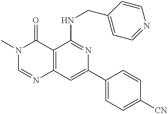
C12=C(C=C(C3=CC=C([CN])C=C3)N=C1NCC1=CC=NC=C1)N=CN(C)C2=O
